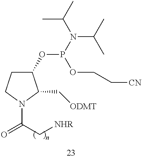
C1(OP(OCC[CN])N(C(C)C)C(C)C)CCN(C(C[NHR])=O)C1C[ODMT]
